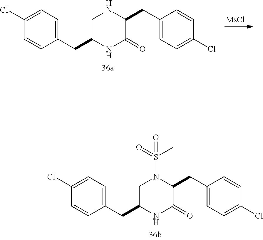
C1(CC2CN(S(=O)(C)=O)C(CC3=CC=C(Cl)C=C3)C(=O)N2)=CC=C(Cl)C=C1.C1(CC2CNC(CC3=CC=C(Cl)C=C3)C(=O)N2)=CC=C(Cl)C=C1.[MsCl]
